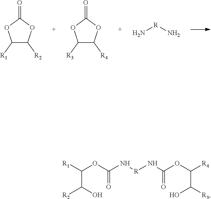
[R1]C(OC(N[R]NC(OC([R4])C([R3])O)=O)=O)C(O)[R2].C1([R1])C([R2])OC(=O)O1.C1([R3])C([R4])OC(=O)O1.N[R]N
